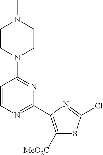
C1CN(C2=NC(C3=C([MeO2C])SC(Cl)=N3)=NC=C2)CCN1C
